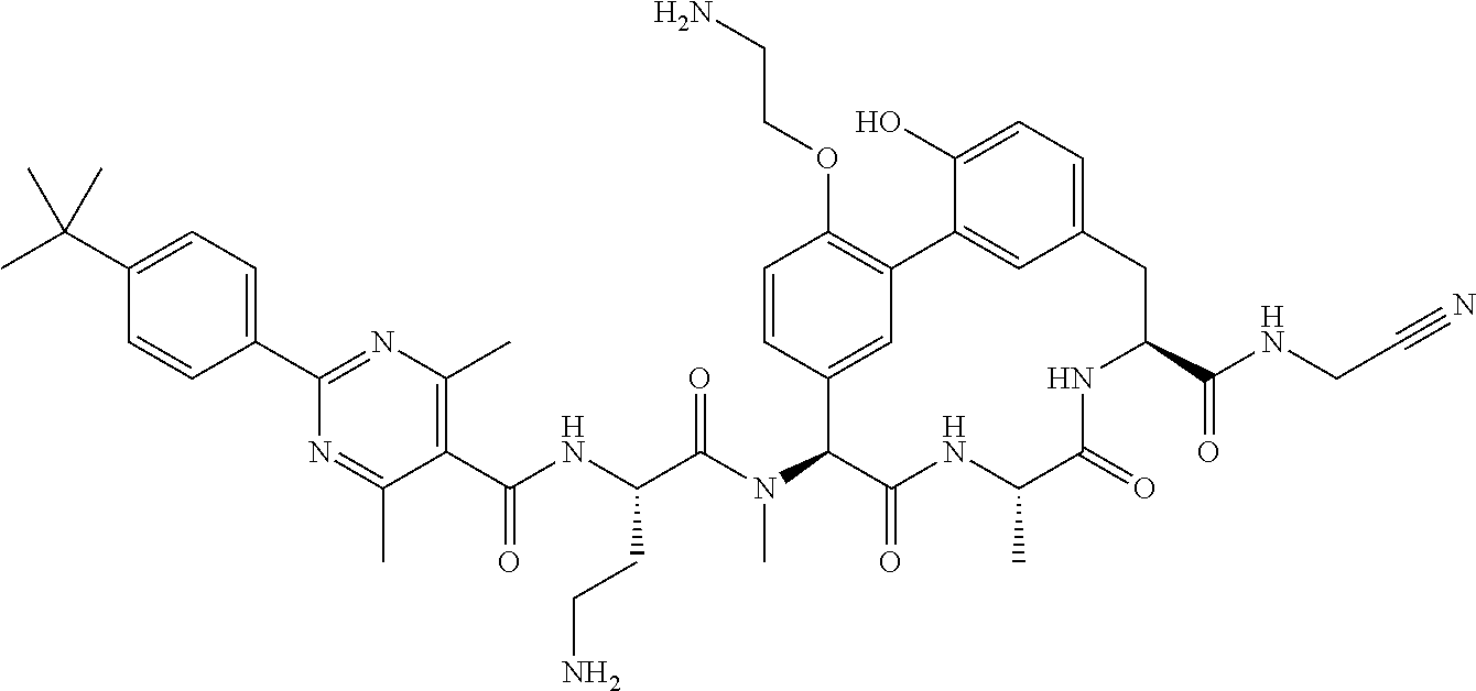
C1(C(NC(C(N(C2C(=O)NC(C)C(=O)NC(C(=O)NCC#N)CC3=CC=C(O)C(=C3)C3=C(OCCN)C=CC2=C3)C)=O)CCN)=O)=C(C)N=C(C2=CC=C(C(C)(C)C)C=C2)N=C1C
